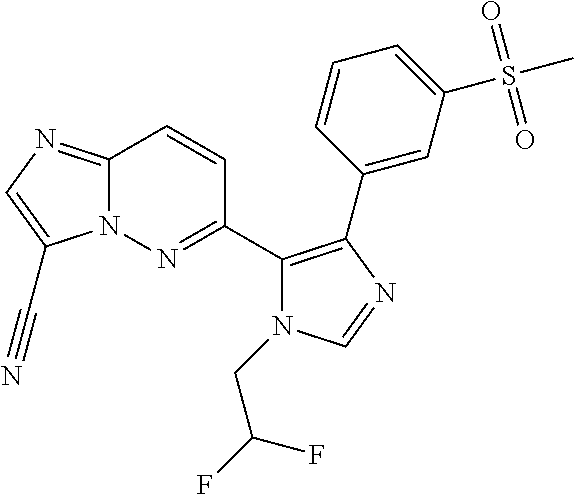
C12=NC=C(C#N)N1N=C(C1=C(C3=CC(S(C)(=O)=O)=CC=C3)N=CN1CC(F)F)C=C2
